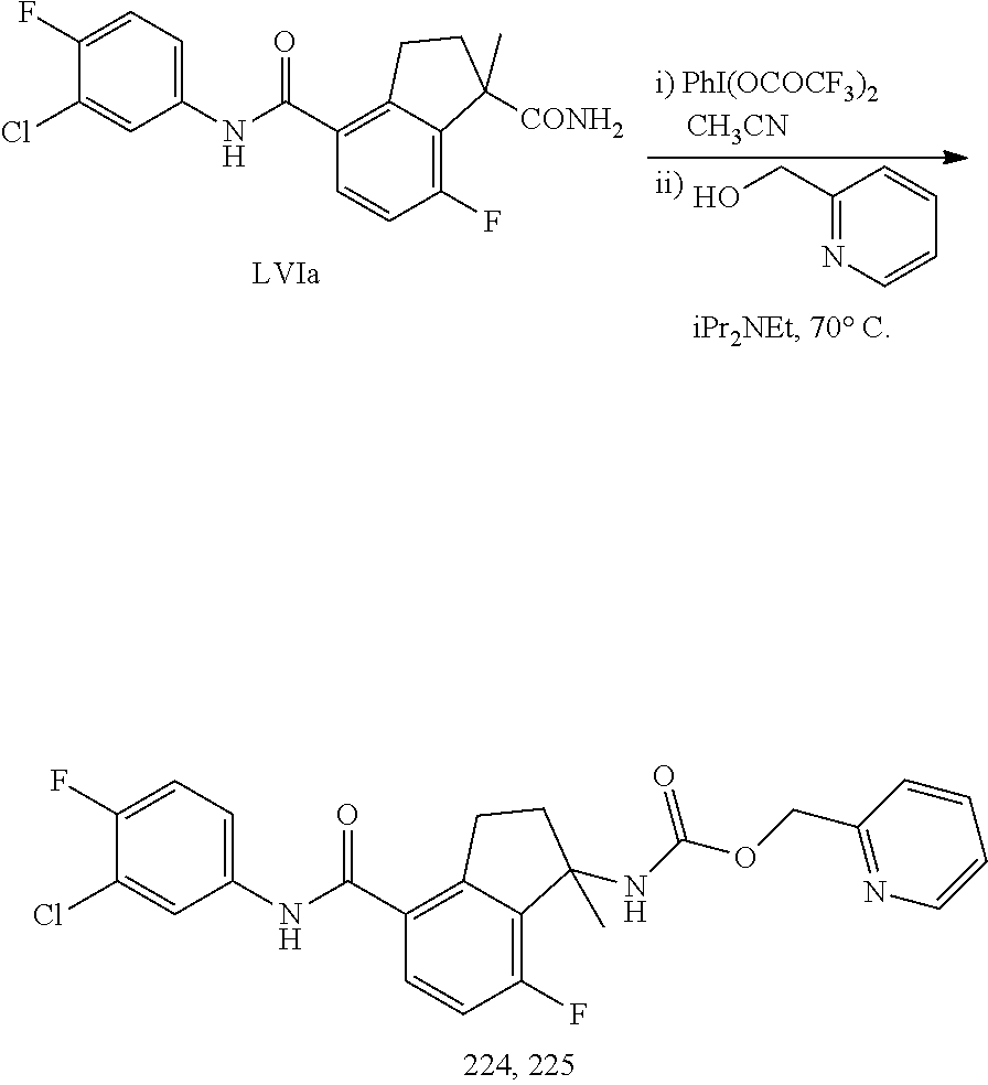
C1(NC(C2=C3C(=C(F)C=C2)C(NC(OCC2=NC=CC=C2)=O)(C)CC3)=O)=CC=C(F)C(Cl)=C1.C1(NC(C2=C3C(=C(F)C=C2)C([CONH2])(C)CC3)=O)=CC=C(F)C(Cl)=C1.C1(CO)=NC=CC=C1
